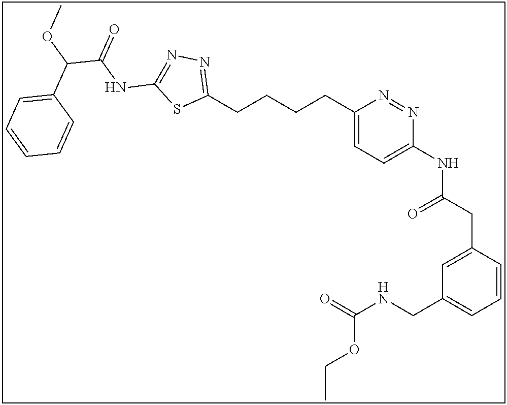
C1(CCCCC2=NN=C(NC(=O)C(OC)C3=CC=CC=C3)S2)=CC=C(NC(CC2=CC(CNC(=O)OCC)=CC=C2)=O)N=N1
